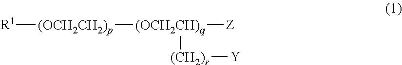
[R1][(OCH2CH2)p][(OCH2CH)q]([Z])[(CH2)r][Y]
